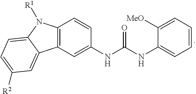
C12=C(C=C(NC(NC3=CC=CC=C3[MeO])=O)C=C1)C1=CC([R2])=CC=C1N2[R1]
